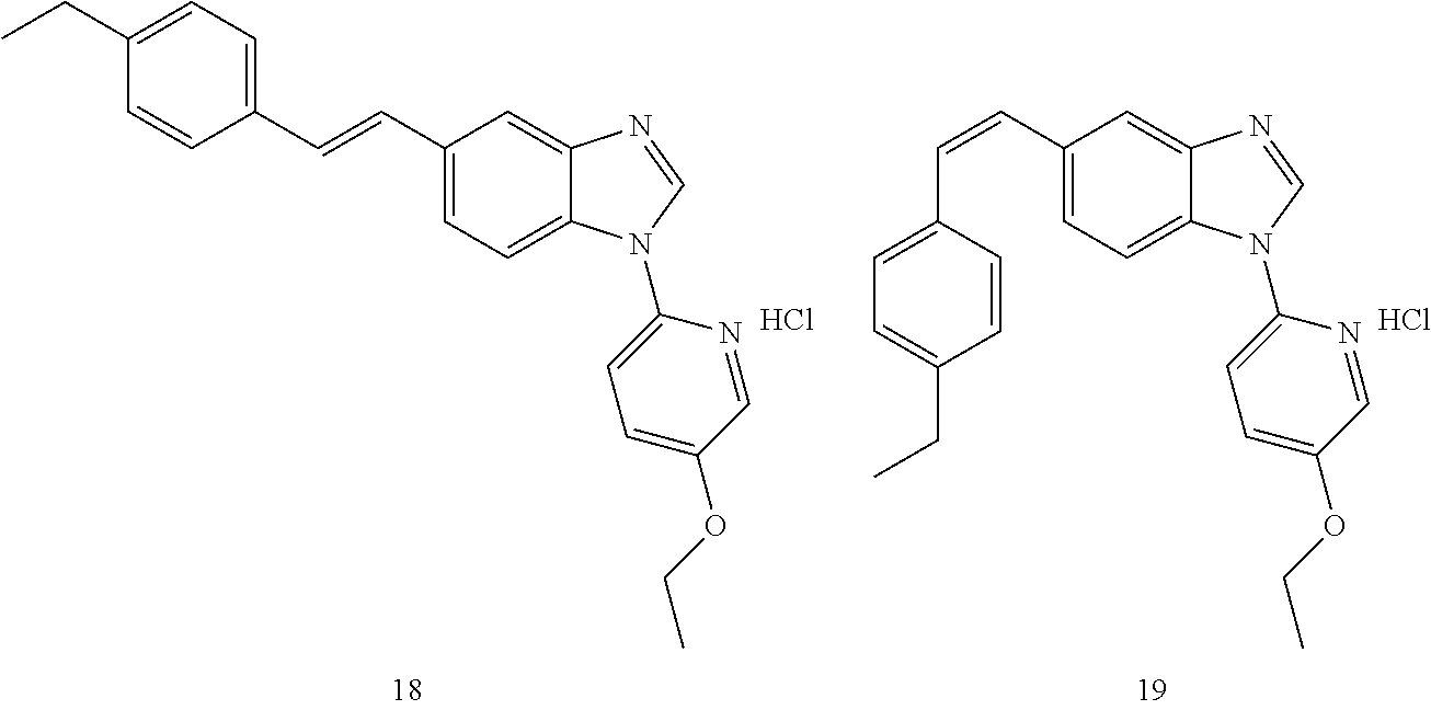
C1(C=CC2=CC=C(CC)C=C2)=CC=C2C(=C1)N=CN2C1=CC=C(OCC)C=N1.Cl.C1(C=CC2=CC=C(CC)C=C2)=CC=C2C(=C1)N=CN2C1=CC=C(OCC)C=N1.Cl
